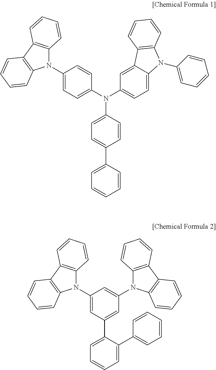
C1=C(C2=CC=C(N(C3=CC=C(N4C5=C(C6=C4C=CC=C6)C=CC=C5)C=C3)C3=CC=C4C(=C3)C3=C(N4C4=CC=CC=C4)C=CC=C3)C=C2)C=CC=C1.C1=C(C2=CC(N3C4=C(C5=C3C=CC=C5)C=CC=C4)=CC(N3C4=C(C5=C3C=CC=C5)C=CC=C4)=C2)C(C2=CC=CC=C2)=CC=C1
